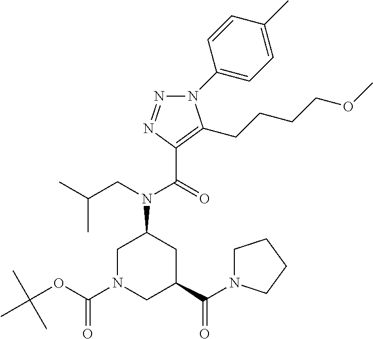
C(=O)(N(CC(C)C)C1CN(C(OC(C)(C)C)=O)CC(C(N2CCCC2)=O)C1)C1=C(CCCCOC)N(C2=CC=C(C)C=C2)N=N1
